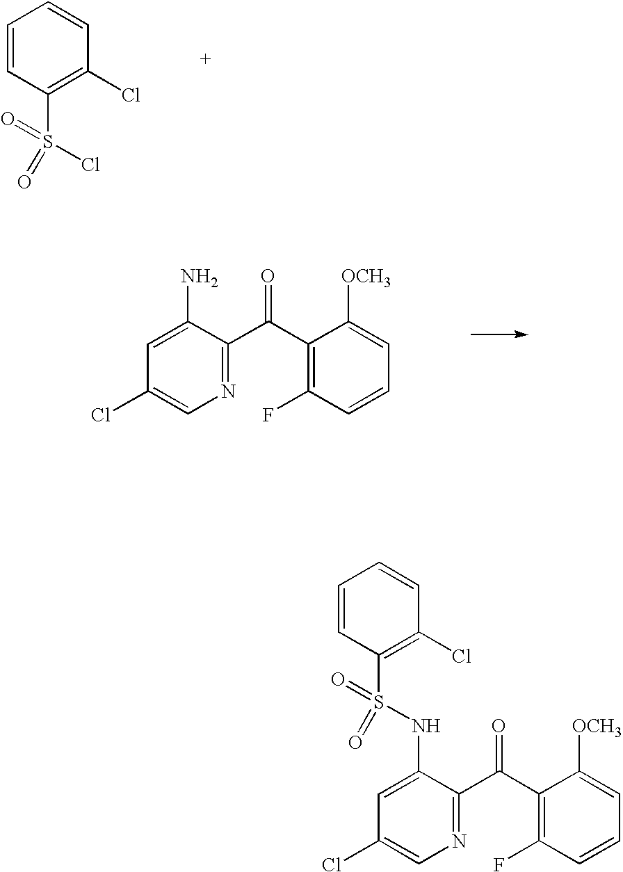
C1=CC(S(=O)(=O)Cl)=C(Cl)C=C1.C1=C(N)C(C(C2=C(F)C=CC=C2[OCH3])=O)=NC=C1Cl.C1=CC(S(=O)(=O)NC2=CC(Cl)=CN=C2C(C2=C(F)C=CC=C2[OCH3])=O)=C(Cl)C=C1
